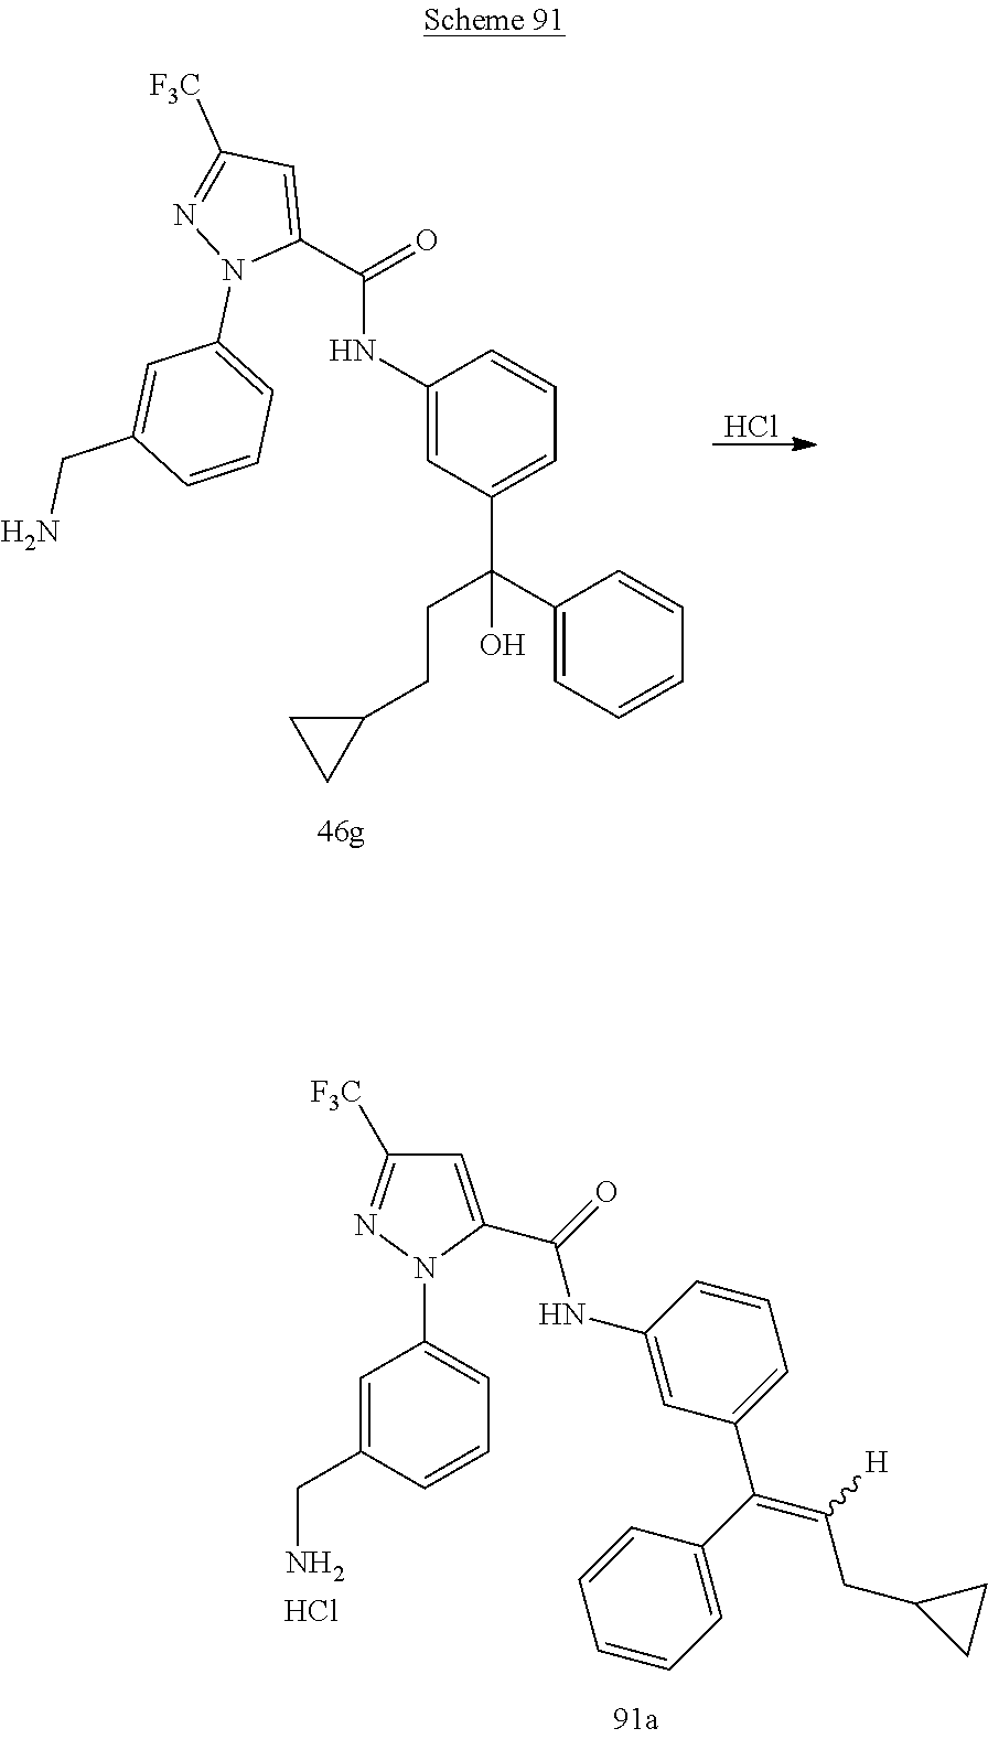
C(NC1=CC(C(C2=CC=CC=C2)(CCC2CC2)O)=CC=C1)(=O)C1=CC([F3C])=NN1C1=CC=CC(CN)=C1.Cl.C1=C(C(=O)NC2=CC(C(C3=CC=CC=C3)=C([H])CC3CC3)=CC=C2)N(C2=CC=CC(CN)=C2)N=C1[F3C].Cl
